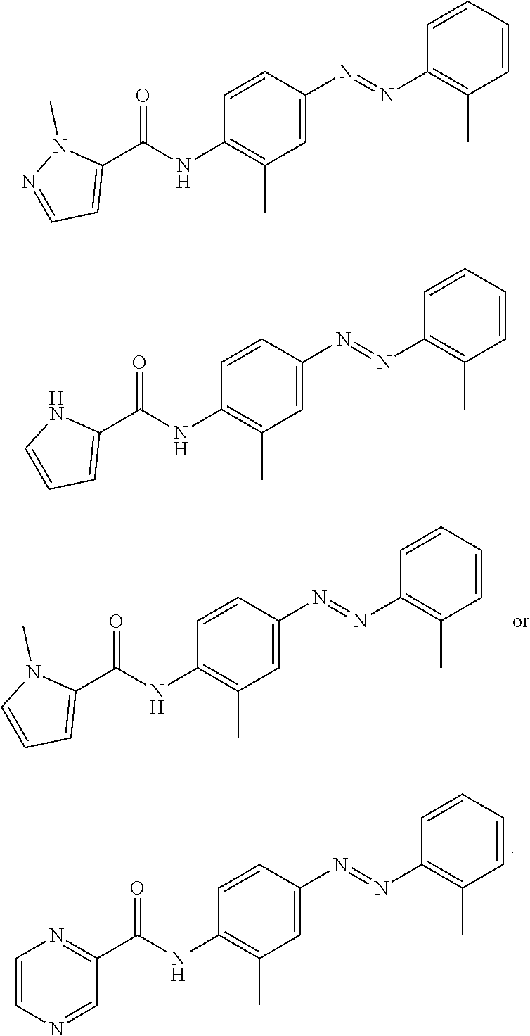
C1=C(N=NC2=C(C)C=CC=C2)C=CC(NC(C2=NC=CN=C2)=O)=C1C.C1=C(N=NC2=C(C)C=CC=C2)C=CC(NC(C2=CC=CN2C)=O)=C1C.C1=C(N=NC2=C(C)C=CC=C2)C=CC(NC(C2=CC=NN2C)=O)=C1C.C1=C(N=NC2=C(C)C=CC=C2)C=CC(NC(C2=CC=CN2)=O)=C1C
